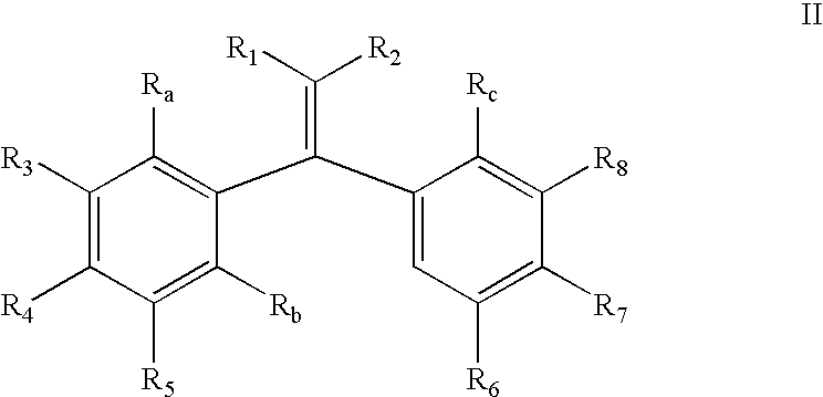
C1([R3])=C([R4])C([R5])=C([Rb])C(C(C2=CC([R6])=C([R7])C([R8])=C2[Rc])=C([R1])[R2])=C1[Ra]
